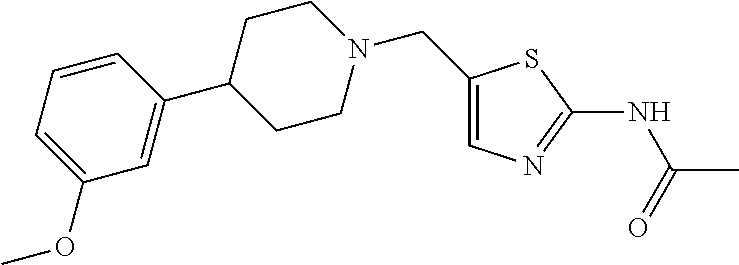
C1(CN2CCC(C3=CC(OC)=CC=C3)CC2)=CN=C(NC(C)=O)S1
